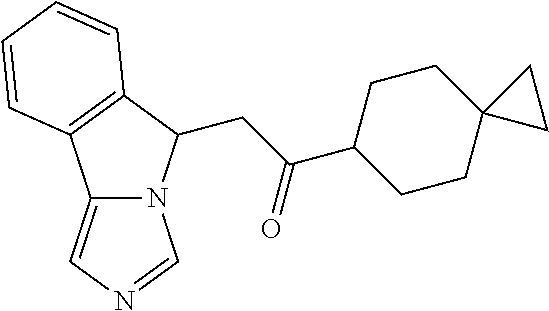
C12=CN=CN1C(CC(=O)C1CCC3(CC1)CC3)C1=C2C=CC=C1
